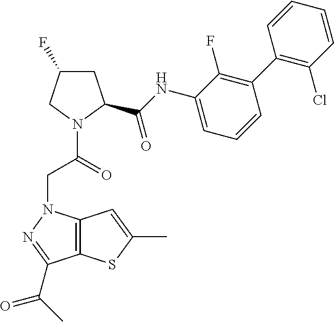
C12=C(N(CC(=O)N3CC(F)CC3C(=O)NC3=CC=CC(C4=C(Cl)C=CC=C4)=C3F)N=C1C(=O)C)C=C(C)S2
